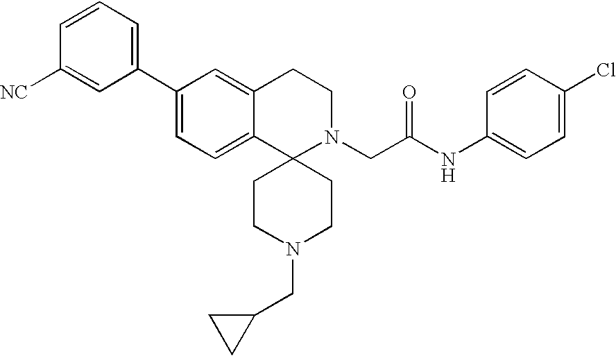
C1(C2=CC=C3C(=C2)CCN(CC(NC2=CC=C(Cl)C=C2)=O)C32CCN(CC3CC3)CC2)=CC=CC([NC])=C1
